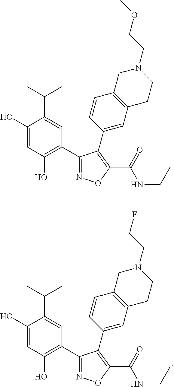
C1(O)=CC(O)=C(C2=NOC(C(NCC)=O)=C2C2=CC3=C(C=C2)CN(CCF)CC3)C=C1C(C)C.C1(O)=CC(O)=C(C2=NOC(C(NCC)=O)=C2C2=CC3=C(C=C2)CN(CCOC)CC3)C=C1C(C)C
